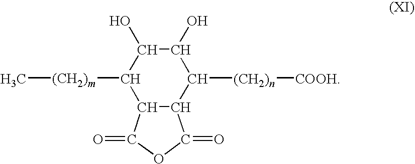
C12C(C([(CH2)n][COOH])C(O)C(O)C1[(CH2)m]C)C(=O)OC2=O
